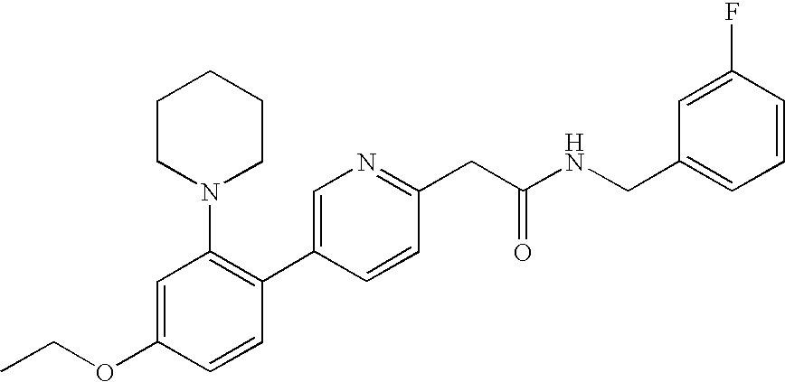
C1(OCC)=CC(N2CCCCC2)=C(C2=CN=C(CC(NCC3=CC=CC(F)=C3)=O)C=C2)C=C1
